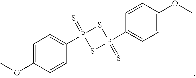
C1=C(OC)C=CC(P2(=S)SP(C3=CC=C(OC)C=C3)(=S)S2)=C1
